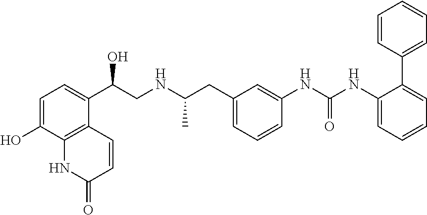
C1=C(O)C2=C(C(C(CNC(CC3=CC=CC(NC(NC4=CC=CC=C4C4=CC=CC=C4)=O)=C3)C)O)=C1)C=CC(=O)N2
